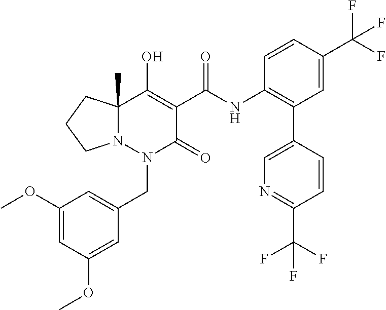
C1(OC)=CC(OC)=CC(CN2C(=O)C(C(=O)NC3=C(C4=CN=C(C(F)(F)F)C=C4)C=C(C(F)(F)F)C=C3)=C(O)C3(C)N2CCC3)=C1
